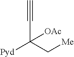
[Pyd]C(C[Me])(C#C)[OAc]
